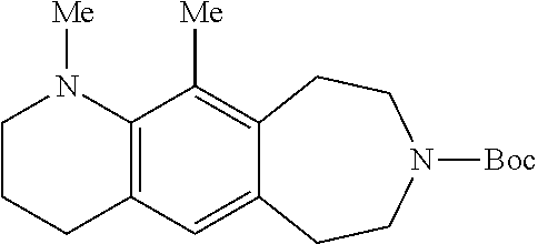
C12=C(C([Me])=C3C(=C1)CCN([Boc])CC3)N([Me])CCC2
